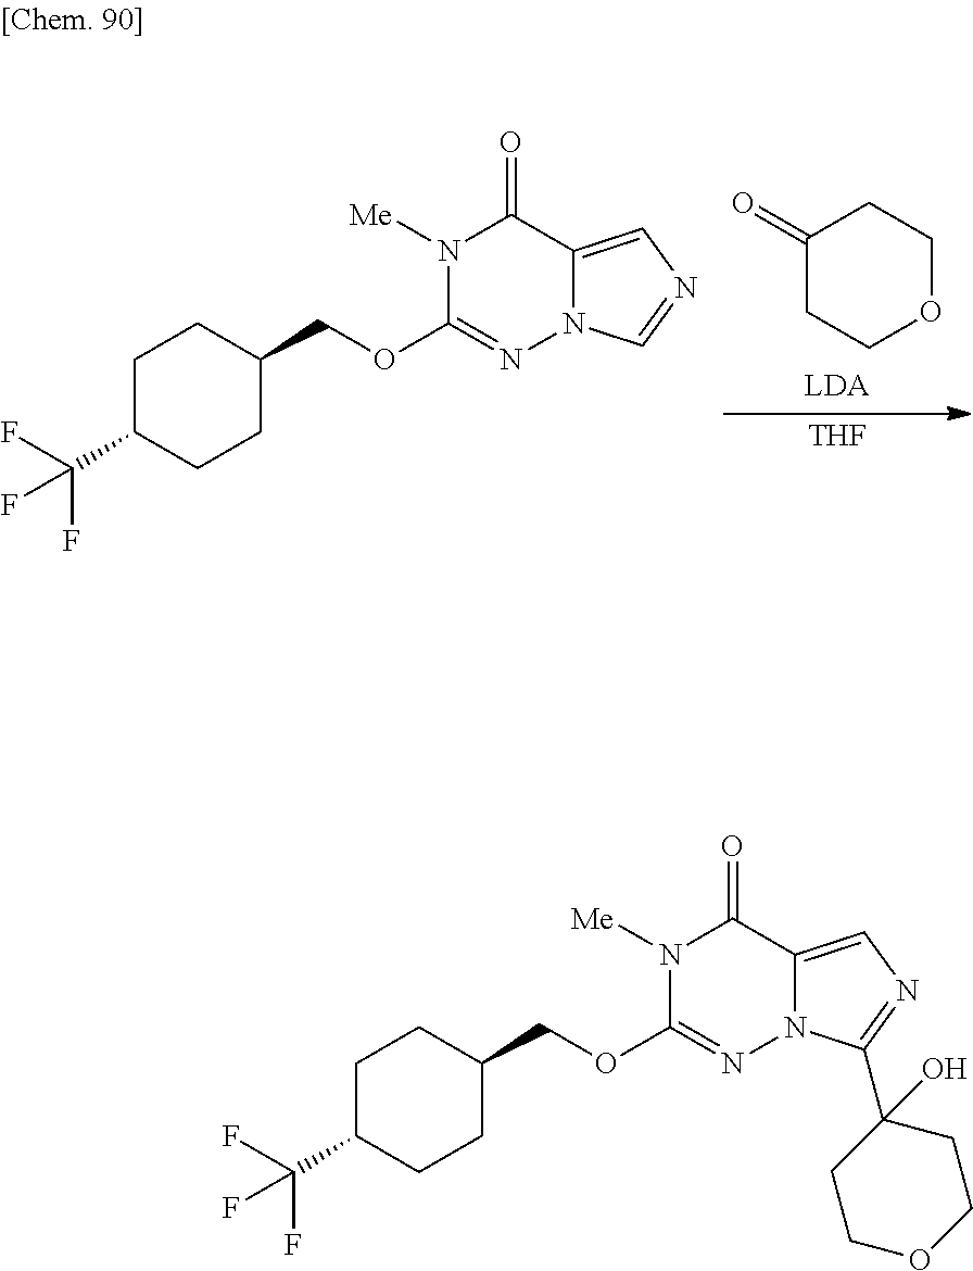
C1(=O)CCOCC1.N1([Me])C(OCC2CCC(C(F)(F)F)CC2)=NN2C(=CN=C2)C1=O.[THF].N1([Me])C(OCC2CCC(C(F)(F)F)CC2)=NN2C(=CN=C2C2(O)CCOCC2)C1=O
